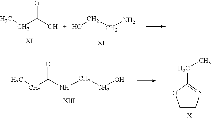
CCC([OH   +   HO]CCN)=O.CCC(NCCO)=O.C1CN=C(CC)O1
